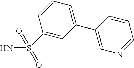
C1(S(N)(=O)=O)=CC(C2=CN=CC=C2)=CC=C1
